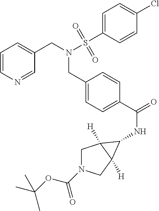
C1=CN=CC(CN(CC2=CC=C(C(NC3C4([H])CN(C(=O)OC(C)(C)C)CC43[H])=O)C=C2)S(C2=CC=C(Cl)C=C2)(=O)=O)=C1
